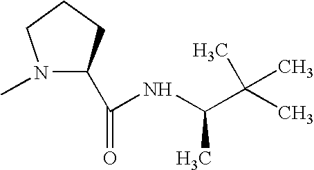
N1(C)C(C(=O)NC(C(C)(C)C)C)CCC1
